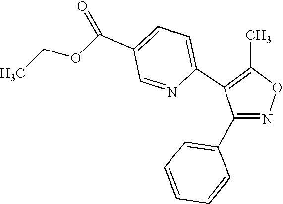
N1=C(C2=CC=CC=C2)C(C2=CC=C(C(OCC)=O)C=N2)=C(C)O1
